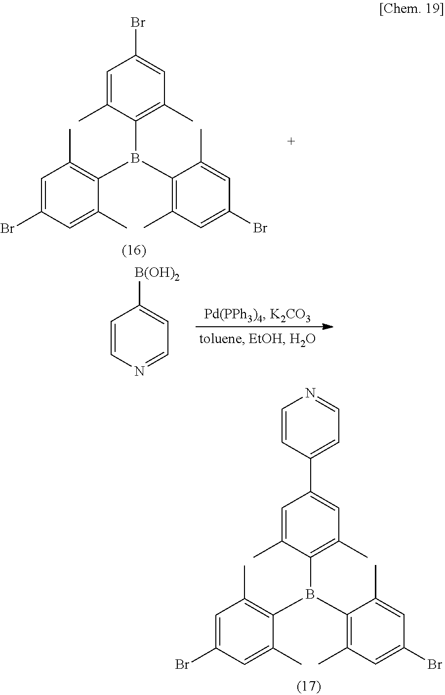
C1=C(C)C(B(C2=C(C)C=C(Br)C=C2C)C2=C(C)C=C(Br)C=C2C)=C(C)C=C1C1=CC=NC=C1.C1=C(C)C(B(C2=C(C)C=C(Br)C=C2C)C2=C(C)C=C(Br)C=C2C)=C(C)C=C1Br.C1=CN=CC=C1[B(OH)2]
